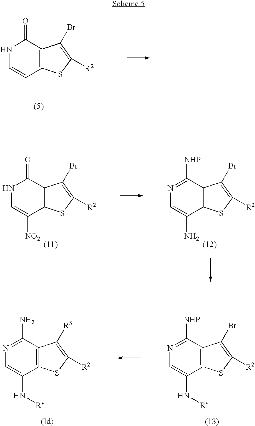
N1C=CC2=C(C1=O)C(Br)=C([R2])S2.N1C=C([NO2])C2=C(C1=O)C(Br)=C([R2])S2.N1=C([NHP])C2=C(C(N)=C1)SC([R2])=C2Br.N1=C([NHP])C2=C(C(N[Rv])=C1)SC([R2])=C2Br.N1=C(N)C2=C(C(N[Rv])=C1)SC([R2])=C2[R3]
